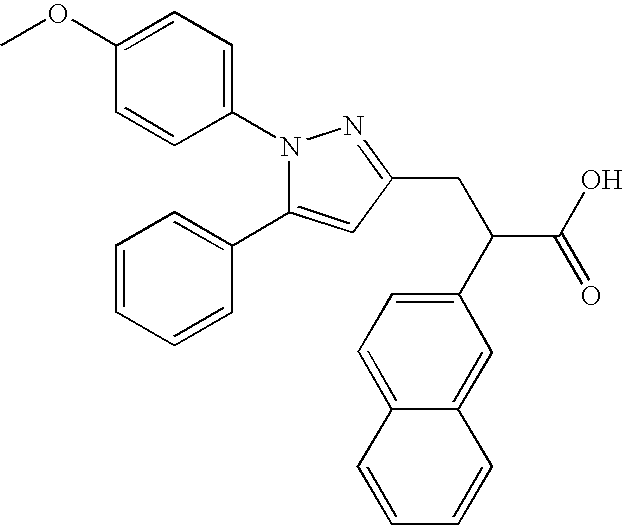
C1=C(OC)C=CC(N2C(C3=CC=CC=C3)=CC(CC(C(O)=O)C3=CC=C4C(=C3)C=CC=C4)=N2)=C1
